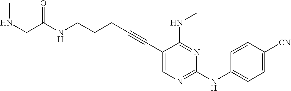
C1(C#CCCCNC(=O)CNC)=CN=C(NC2=CC=C([CN])C=C2)N=C1NC
